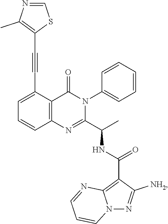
C1=C(C#CC2=C(C)N=CS2)C2=C(C=C1)N=C(C(C)NC(C1=C3N(N=C1[NH2])C=CC=N3)=O)N(C1=CC=CC=C1)C2=O
